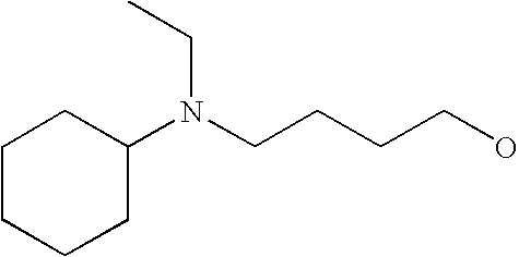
N(CCCCO)(C1CCCCC1)CC
